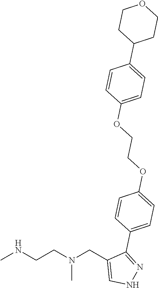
CNCCN(CC1=CNN=C1C1=CC=C(OCCOC2=CC=C(C3CCOCC3)C=C2)C=C1)C
